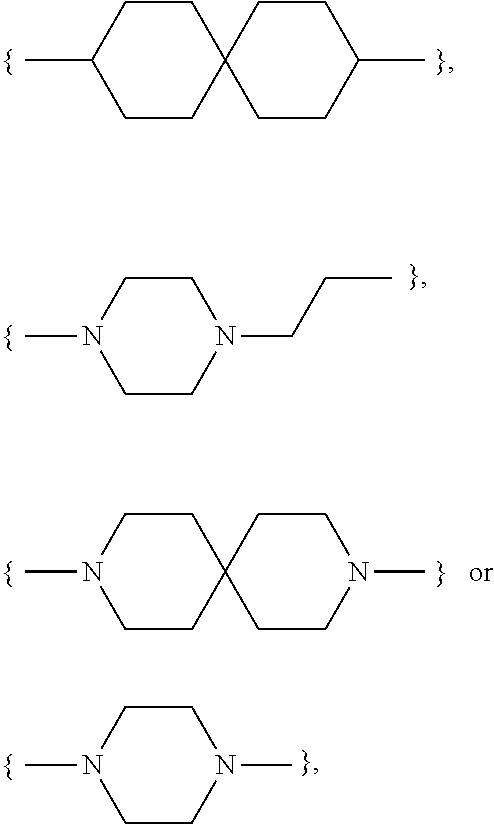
C1CC2(CCC1C)CCC(C)CC2.C1CN(CCC)CCN1C.C1CC2(CCN1C)CCN(C)CC2.C1CN(C)CCN1C
